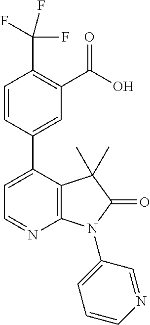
C1=C(C2=CC(C(O)=O)=C(C(F)(F)F)C=C2)C2=C(N=C1)N(C1=CC=CN=C1)C(=O)C2(C)C
